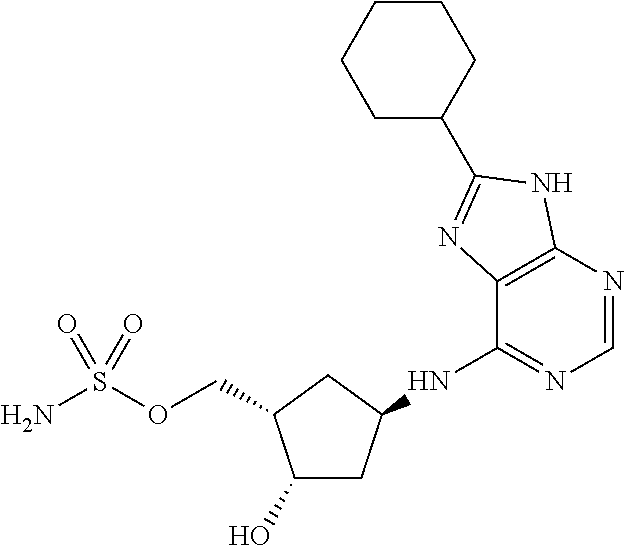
C1(O)CC(NC2=NC=NC3=C2N=C(C2CCCCC2)N3)CC1COS(N)(=O)=O
